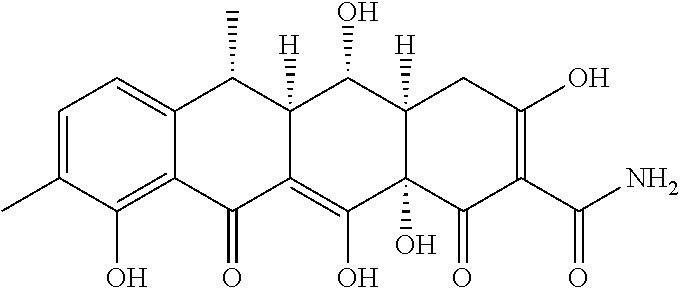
C1=C(C)C(O)=C2C(=C1)C(C)C1([H])C(=C(O)C3(O)C([H])(C1O)CC(O)=C(C(N)=O)C3=O)C2=O
